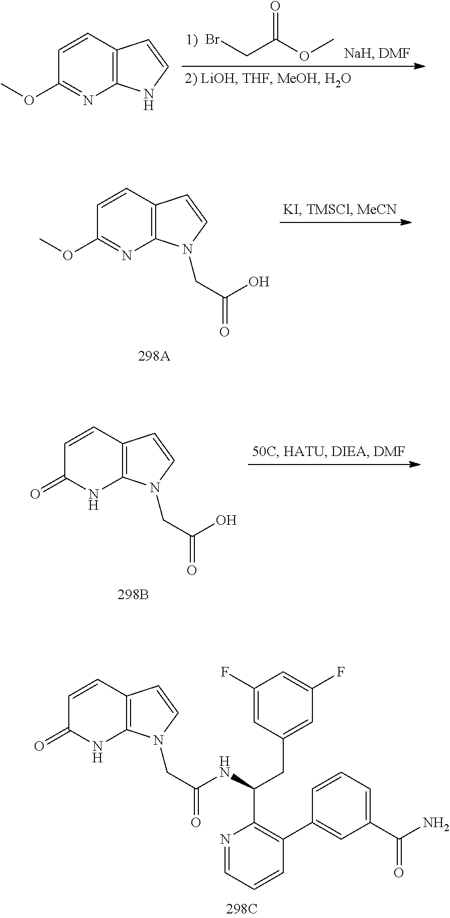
C1=CC2=C(NC1=O)N(CC(=O)NC(CC1=CC(F)=CC(F)=C1)C1=C(C3=CC(C(N)=O)=CC=C3)C=CC=N1)C=C2.BrCC(OC)=O.C1=CC2=C(N=C1OC)NC=C2.C1=CC2=C(N=C1OC)N(CC(=O)O)C=C2.C1=CC2=C(NC1=O)N(CC(=O)O)C=C2
